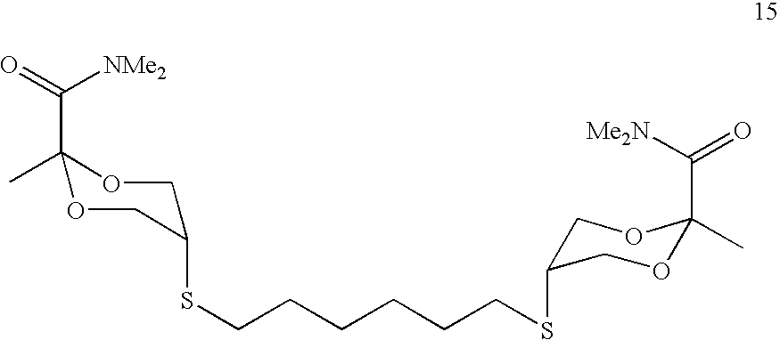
C1(SCCCCCCSC2COC(C)(C([Me2N])=O)OC2)COC(C)(C(=O)[NMe2])OC1
